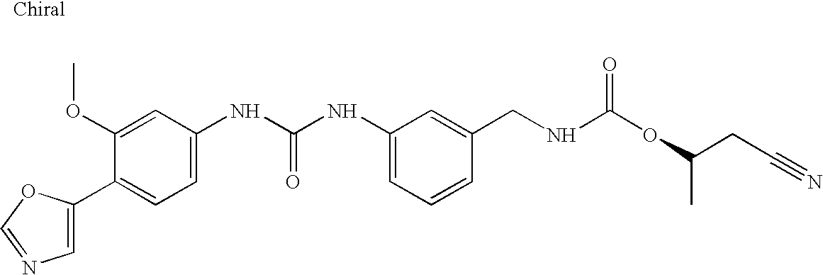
C1(C2=CN=CO2)=CC=C(NC(NC2=CC=CC(CNC(OC(C)CC#N)=O)=C2)=O)C=C1OC
